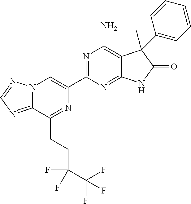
C12=NC=NN1C=C(C1=NC(N)=C3C(=N1)NC(=O)C3(C)C1=CC=CC=C1)N=C2CCC(F)(C(F)(F)F)F
